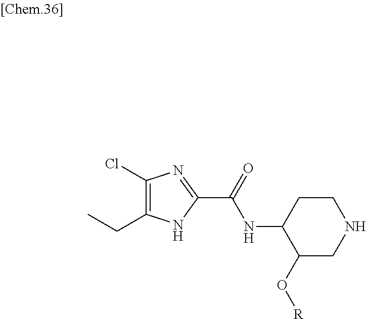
C1(C(=O)NC2C(O[R])CNCC2)=NC(Cl)=C(CC)N1
